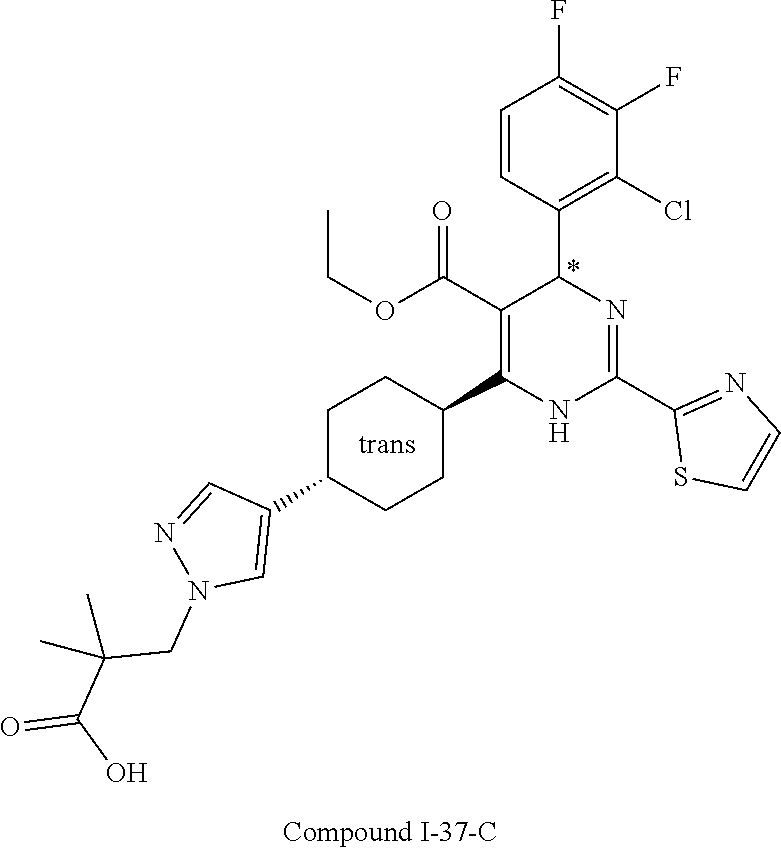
C1(F)=C(F)C=CC(C2N=C(C3=NC=CS3)NC(C3CCC(C4=CN(CC(C(=O)O)(C)C)N=C4)CC3)=C2C(OCC)=O)=C1Cl
